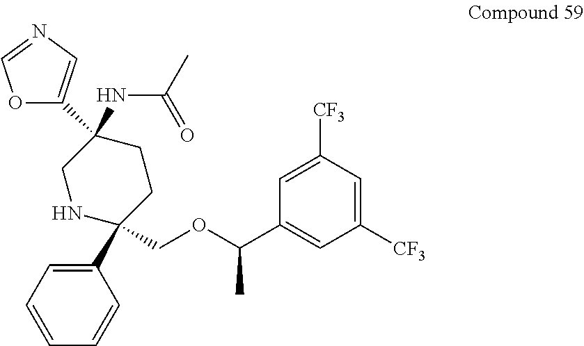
C1([CF3])=CC([CF3])=CC(C(OCC2(C3=CC=CC=C3)CCC(NC(=O)C)(C3=CN=CO3)CN2)C)=C1
